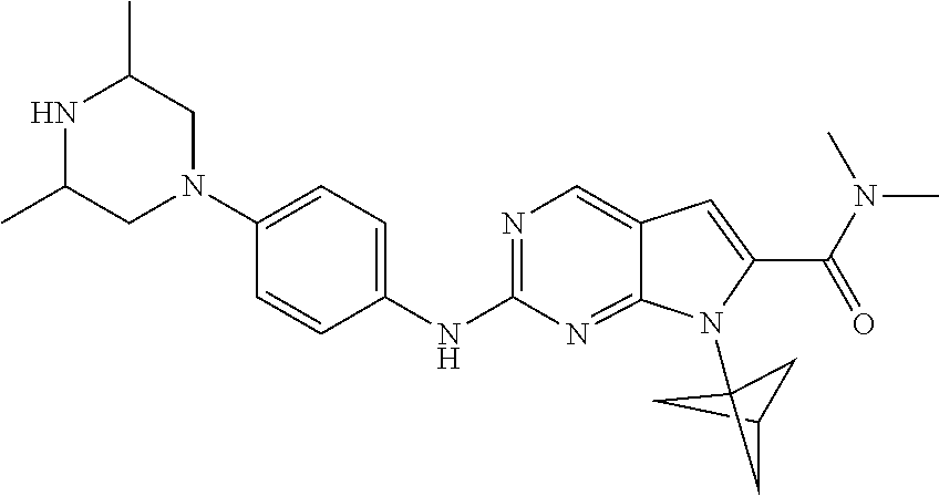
C1C2CC1(N1C3=NC(NC4=CC=C(N5CC(C)NC(C)C5)C=C4)=NC=C3C=C1C(N(C)C)=O)C2
